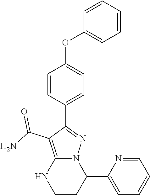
C1=CC(C2=NN3C(=C2C(N)=O)NCCC3C2=CC=CC=N2)=CC=C1OC1=CC=CC=C1
